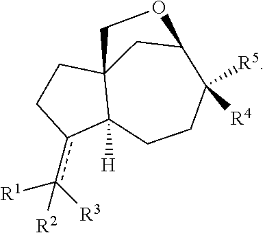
C1Cc(c([R3])([R1])[R2])C2([H])C13CC(C([R4])([R5])CC2)OC3
